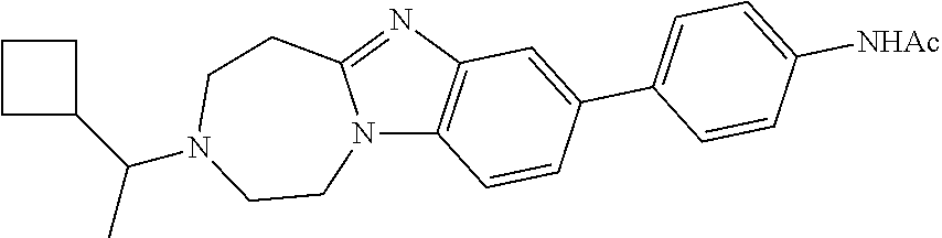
N12C3=C(N=C1CCN(C(C1CCC1)C)CC2)C=C(C1=CC=C([NHAc])C=C1)C=C3
